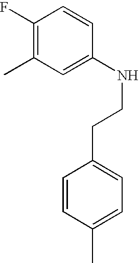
C1(F)=C(C)C=C(NCCC2=CC=C(C)C=C2)C=C1
